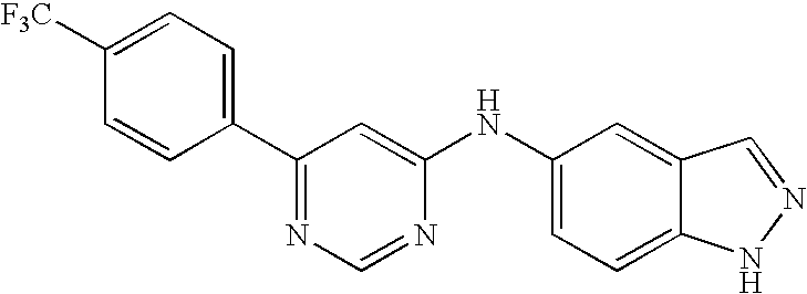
[F3C]C1=CC=C(C2=NC=NC(NC3=CC=C4C(=C3)C=NN4)=C2)C=C1
